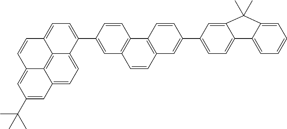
C1(C(C)(C)C)=CC2=CC=C3C4=C2C(=C1)C=CC4=CC=C3C1=CC2=C(C=C1)C1=C(C=C2)C=C(C2=CC=C3C(=C2)C(C)(C)C2=CC=CC=C32)C=C1
